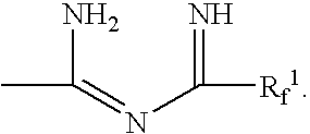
NC(=NC(=N)[Rf1])C
